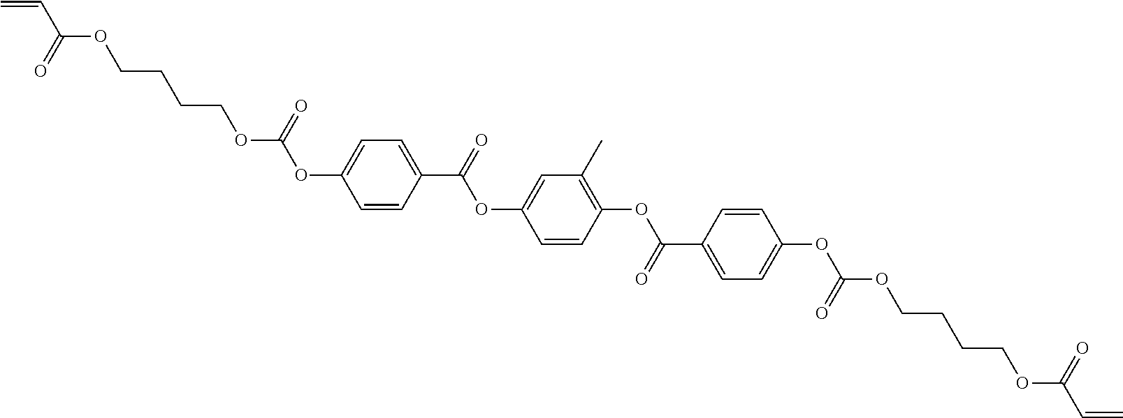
O(C(=O)OCCCCOC(C=C)=O)C1=CC=C(C(OC2=CC(C)=C(OC(C3=CC=C(OC(OCCCCOC(C=C)=O)=O)C=C3)=O)C=C2)=O)C=C1
